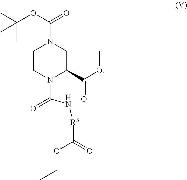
C1CN(C(N[R3]C(=O)OCC)=O)C(C(OC)=O)CN1C(OC(C)(C)C)=O
